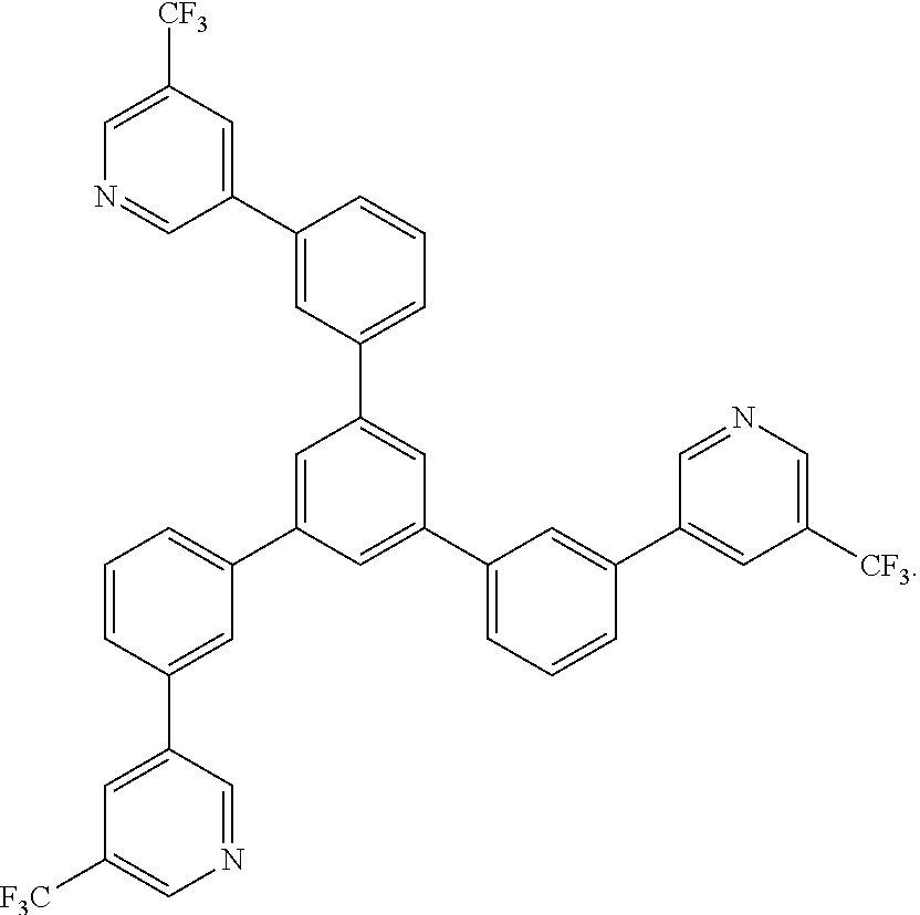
C1=CC(C2=CC([F3C])=CN=C2)=CC(C2=CC(C3=CC=CC(C4=CC([CF3])=CN=C4)=C3)=CC(C3=CC=CC(C4=CC([CF3])=CN=C4)=C3)=C2)=C1
